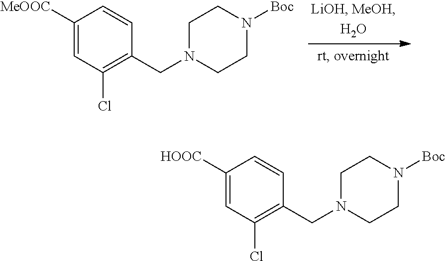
C1([MeOOC])=CC(Cl)=C(CN2CCN([Boc])CC2)C=C1.C1([HOOC])=CC(Cl)=C(CN2CCN([Boc])CC2)C=C1
